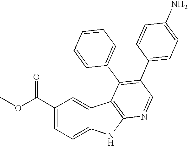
C(C1=CC=C2C(=C1)C1=C(N2)N=CC(C2=CC=C(N)C=C2)=C1C1=CC=CC=C1)(OC)=O
